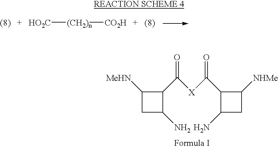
C1([MeHN])CC(N)C1C([X]C(C1C(N)CC1[NHMe])=O)=O.[HO2C][(CH2)n][CO2H]
